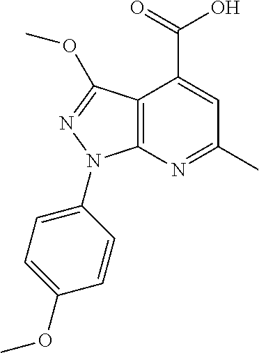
C12=C(N=C(C)C=C1C(=O)O)N(C1=CC=C(OC)C=C1)N=C2OC
